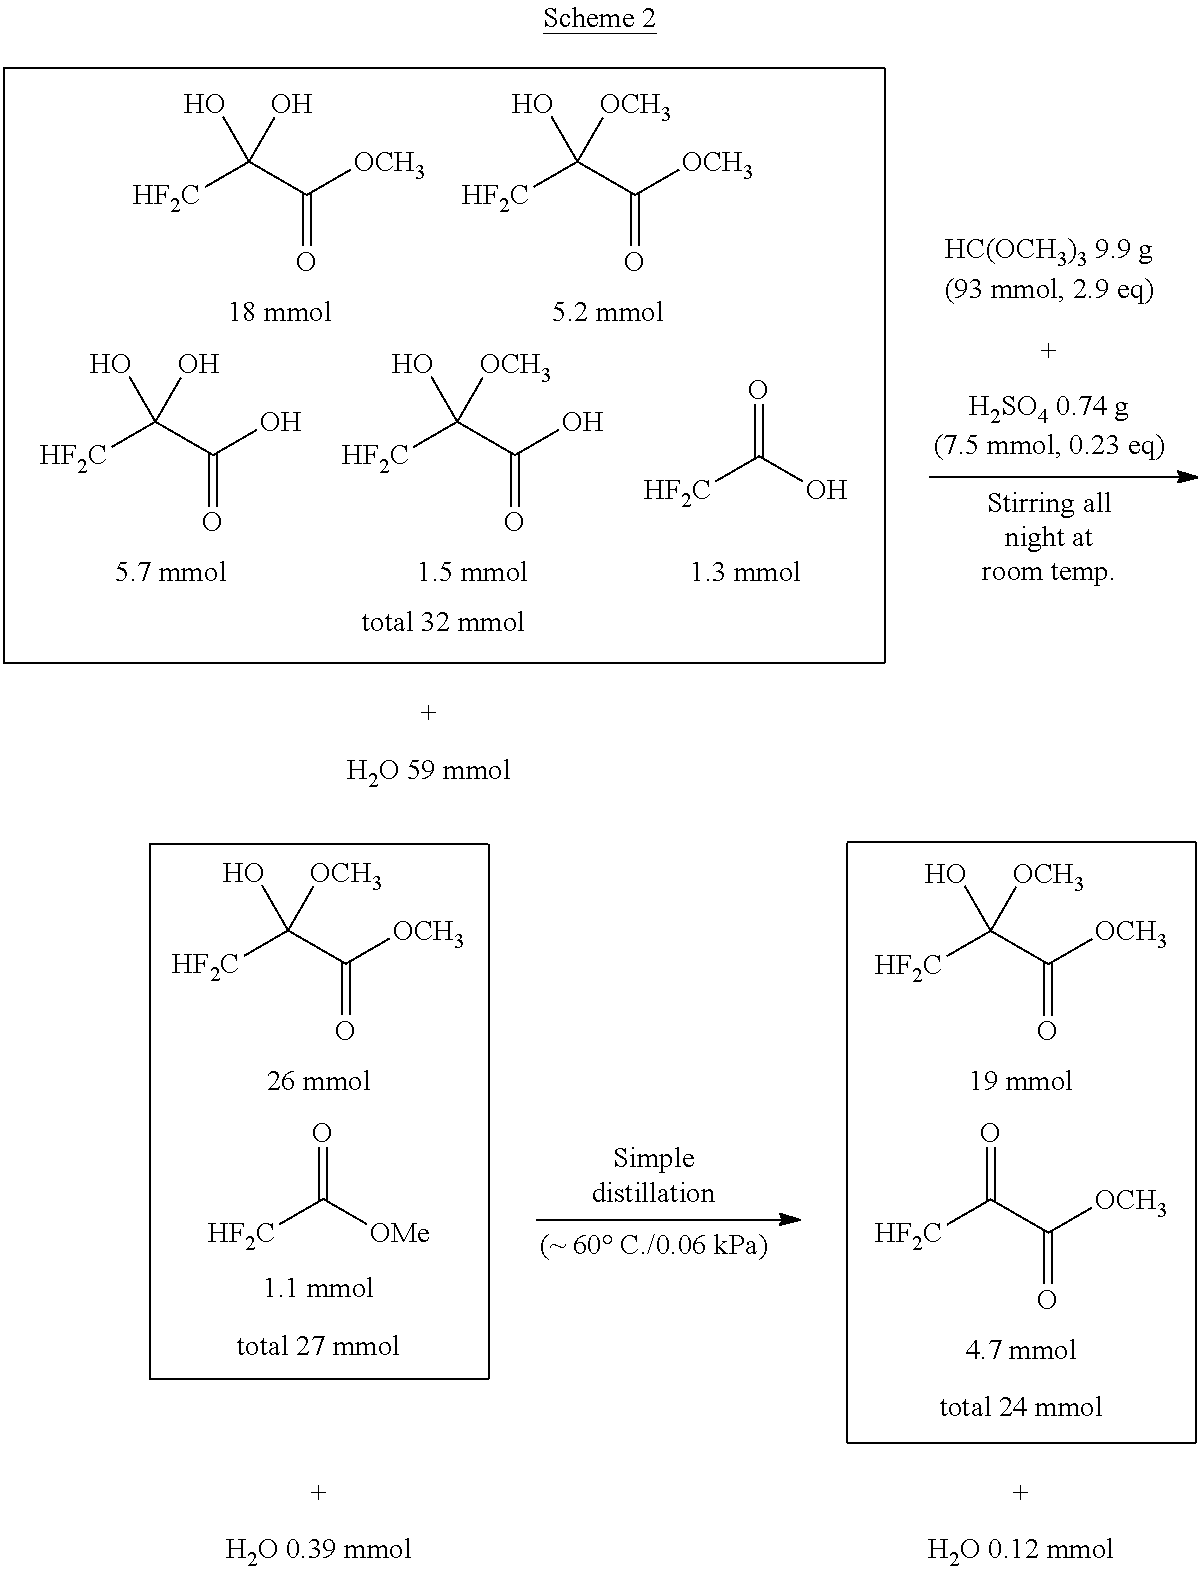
[HF2C]C(C([OCH3])=O)(O)[OCH3].[HF2C]C([OMe])=O.[HF2C]C(C([OCH3])=O)(O)[OCH3].[HF2C]C(C(=O)[OCH3])=O.[HF2C]C(C(O)=O)(O)O.[HF2C]C(C(O)=O)(O)[OCH3].[HF2C]C(O)=O.[HF2C]C(C([OCH3])=O)(O)O.[HF2C]C(C([OCH3])=O)(O)[OCH3]
